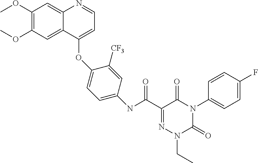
C1(OC)=C(OC)C=C2C(=C1)N=CC=C2OC1=CC=C(NC(C2=NN(CC)C(=O)N(C3=CC=C(F)C=C3)C2=O)=O)C=C1[CF3]
